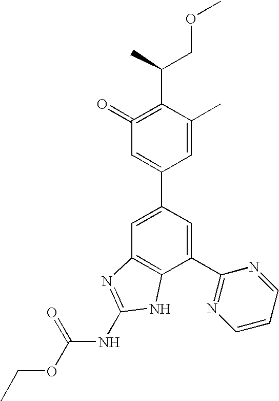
C1=C(C2=CC(=O)=C(C(COC)C)C(C)=C2)C=C(C2=NC=CC=N2)C2=C1N=C(NC(OCC)=O)N2
